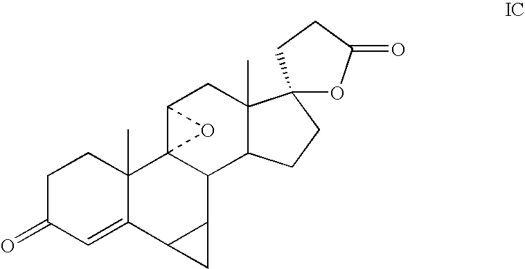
C1C(=O)C=C2C(C)(C1)C13C(C4C2C4)C2C(C)(CC1O3)C1(CC2)OC(=O)CC1
